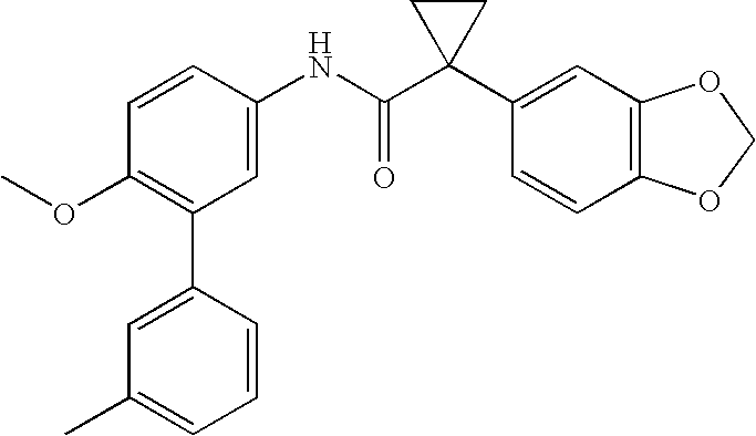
C1=CC(NC(C2(C3=CC4=C(C=C3)OCO4)CC2)=O)=CC(C2=CC(C)=CC=C2)=C1OC
